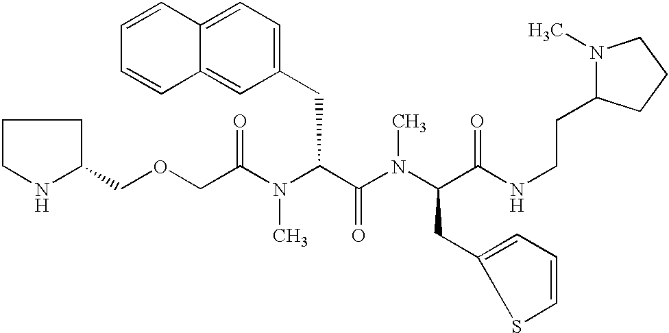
C1(COCC(N(C(C(=O)N(C)C(CC2=CC=CS2)C(=O)NCCC2N(C)CCC2)CC2=CC=C3C(=C2)C=CC=C3)C)=O)CCCN1
